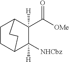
C1CC2CCC1C(C([OMe])=O)([H])C2([NHCbz])[H]
